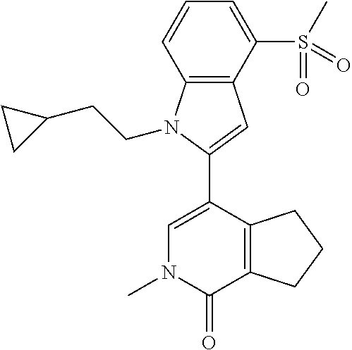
C1(C2=CN(C)C(=O)C3=C2CCC3)=CC2=C(N1CCC1CC1)C=CC=C2S(C)(=O)=O
